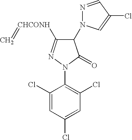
C1(N2N=CC(Cl)=C2)C([CHCONH]=C)=NN(C2=C(Cl)C=C(Cl)C=C2Cl)C1=O
